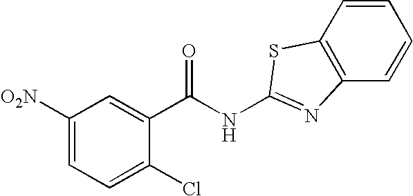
C1([O2N])=CC=C(Cl)C(C(NC2=NC3=C(S2)C=CC=C3)=O)=C1
